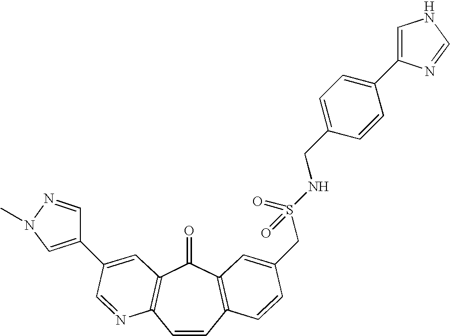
C1=CC2=C(C(=O)C3=C1N=CC(C1=CN(C)N=C1)=C3)C=C(CS(NCC1=CC=C(C3=CNC=N3)C=C1)(=O)=O)C=C2
